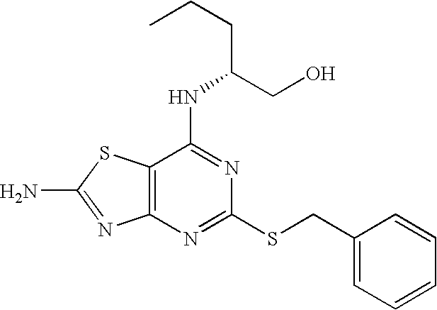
C12=C(N=C(SCC3=CC=CC=C3)N=C1NC(CCC)CO)N=C(N)S2
